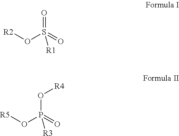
O=S(=O)(O[R2])[R1].O(P(=O)(O[R5])[R3])[R4]
